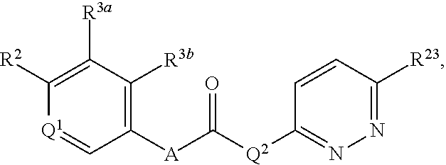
[Q2](C([A]C1=C([R3b])C([R3a])=C([R2])[Q1]=C1)=O)C1=NN=C([R23])C=C1
